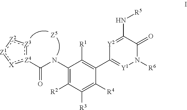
[Z5].C1(NC([Z4]2:[Z3]:[Z2]:[Z1]:[X]:2)=O)=C([R2])C([R3])=C([R4])C(C2=[Y1]N([R6])C(=O)C(N[R5])=[Y2]2)=C1[R1]
